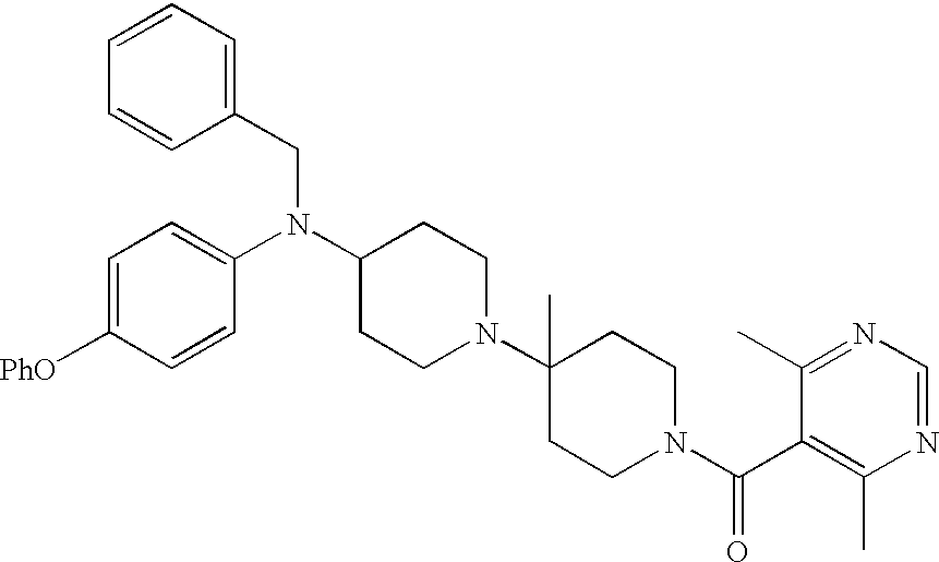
C1=CC(CN(C2CCN(C3(C)CCN(C(C4=C(C)N=CN=C4C)=O)CC3)CC2)C2=CC=C([PhO])C=C2)=CC=C1
